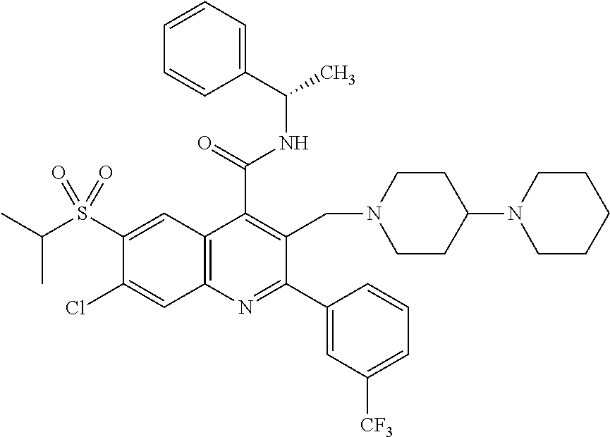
C1(C(=O)NC(C2=CC=CC=C2)C)=C(CN2CCC(N3CCCCC3)CC2)C(C2=CC([CF3])=CC=C2)=NC2=C1C=C(S(C(C)C)(=O)=O)C(Cl)=C2
